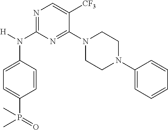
N1=C(N(C2=CC=C(P(=O)(C)C)C=C2)[H])N=C(N2CCN(C3=CC=CC=C3)CC2)C([CF3])=C1
